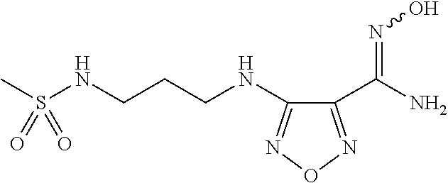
C1(C(N)=NO)=NON=C1NCCCNS(C)(=O)=O
